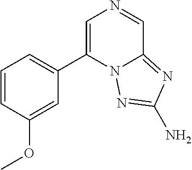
C1=CC(OC)=CC(C2=CN=CC3=NC(N)=NN23)=C1
